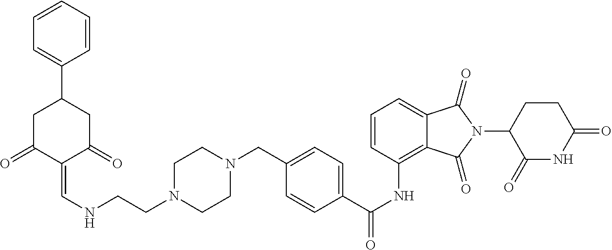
C12=C(NC(=O)C3=CC=C(CN4CCN(CCNC=C5C(=O)CC(C6=CC=CC=C6)CC5=O)CC4)C=C3)C=CC=C1C(=O)N(C1C(=O)NC(=O)CC1)C2=O
